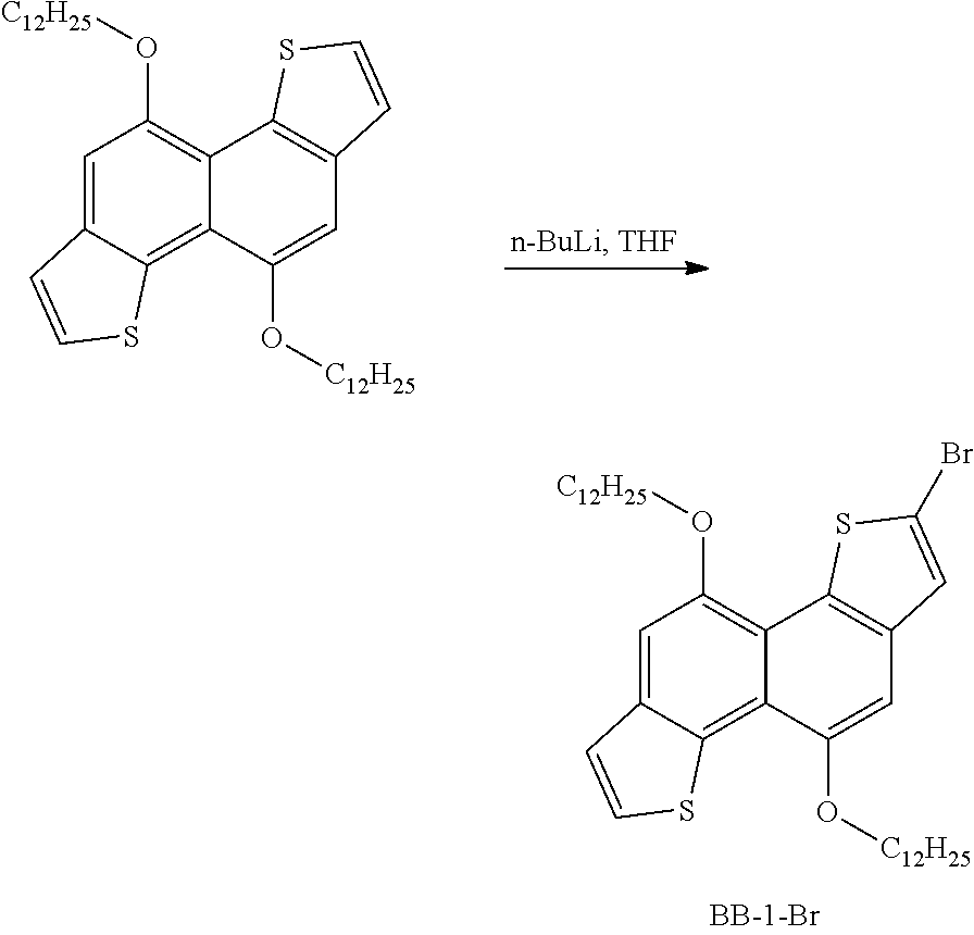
C1=C2C(=C3C(=C1O[C12H25])C1=C(C=C3O[C12H25])C=CS1)SC=C2.C1=C2C(=C3C(=C1O[C12H25])C1=C(C=C3O[C12H25])C=C(Br)S1)SC=C2
